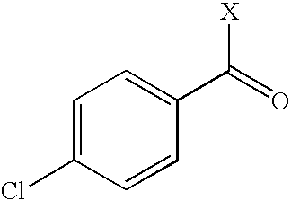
C1=C(Cl)C=CC(C([X])=O)=C1
